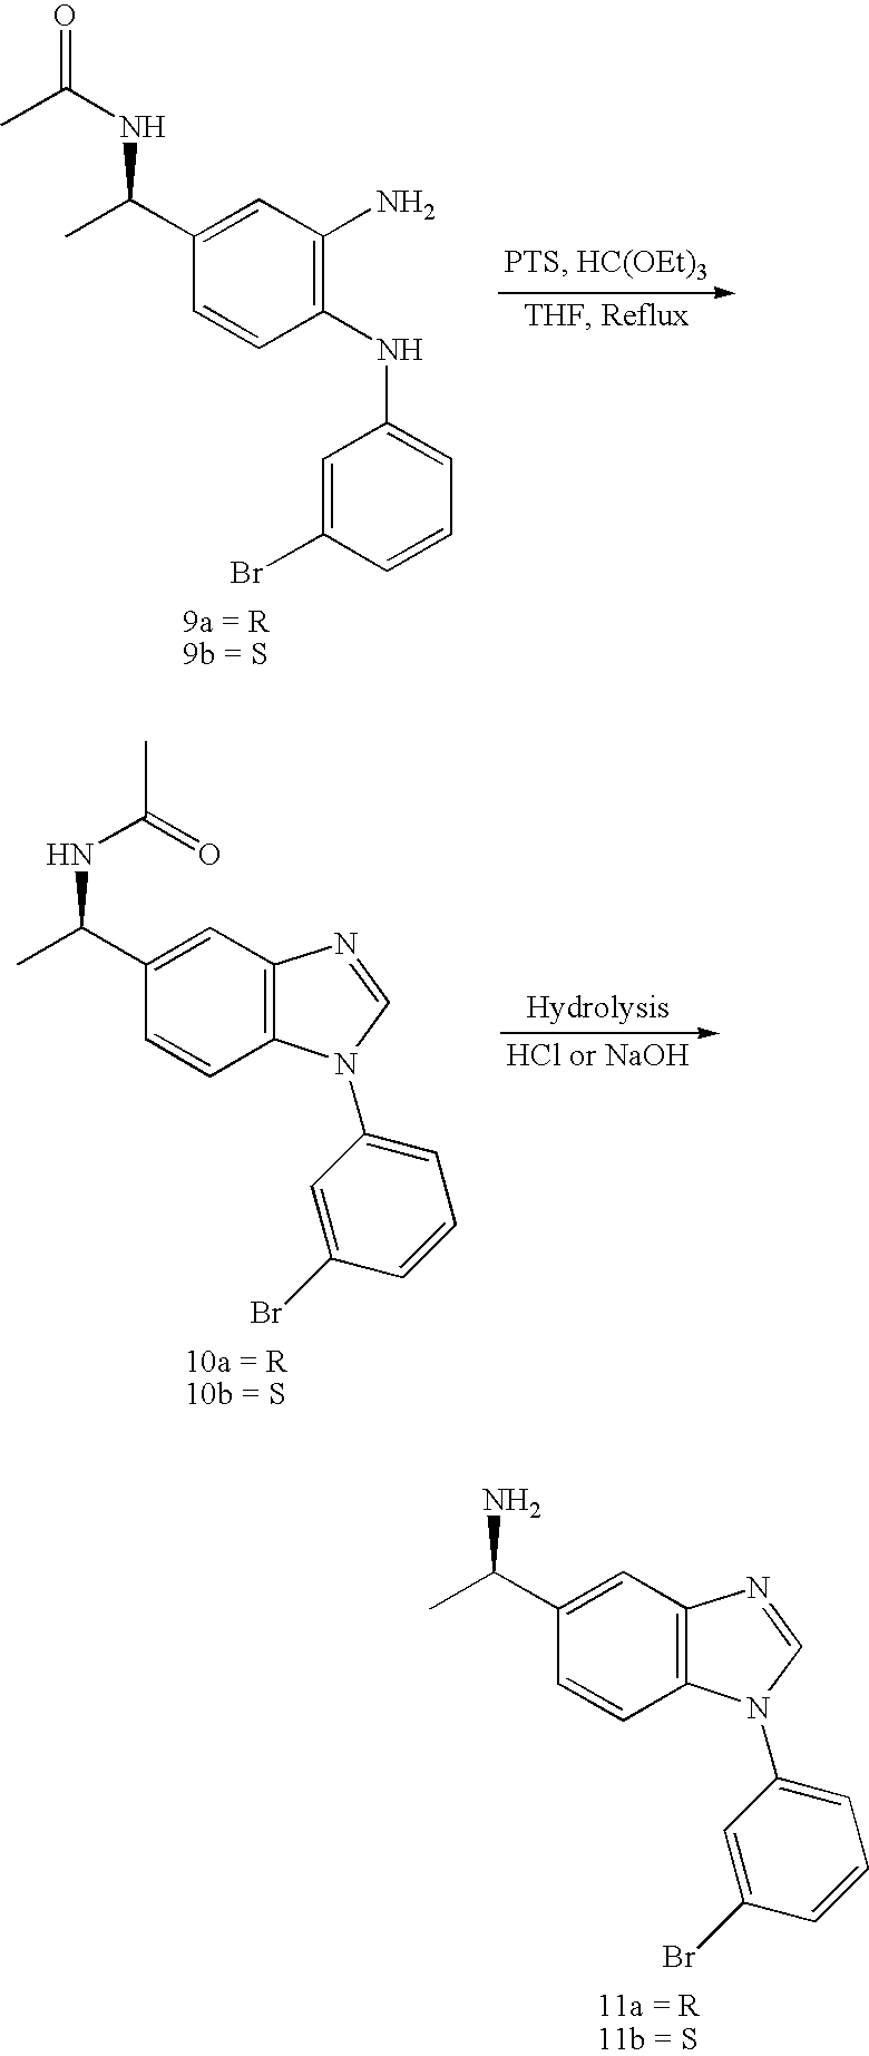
C12=C(C=C(C(C)N)C=C1)N=CN2C1=CC=CC(Br)=C1.C1(NC2=CC=CC(Br)=C2)=C(N)C=C(C(C)NC(=O)C)C=C1.C12=C(C=C(C(C)NC(=O)C)C=C1)N=CN2C1=CC=CC(Br)=C1
